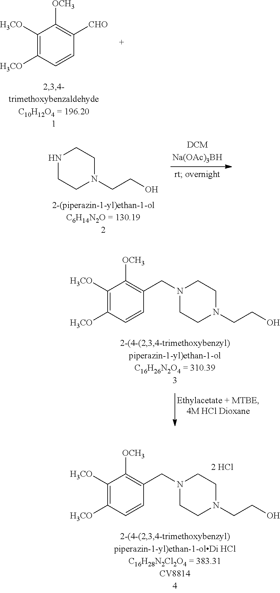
N1CCN(CCO)CC1.C1([H3CO])=C([H3CO])C=CC(CN2CCN(CCO)CC2)=C1[OCH3].C1([H3CO])=C([H3CO])C=CC(CN2CCN(CCO)CC2)=C1[OCH3].C1([H3CO])=C([H3CO])C=CC([CHO])=C1[OCH3]
